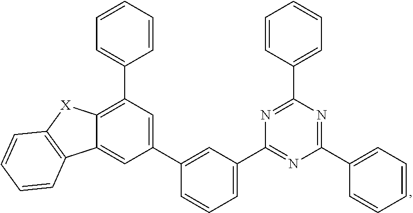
C1(C2=CC(C3=NC(C4=CC=CC=C4)=NC(C4=CC=CC=C4)=N3)=CC=C2)=CC(C2=CC=CC=C2)=C2C(=C1)C1=C([X]2)C=CC=C1
